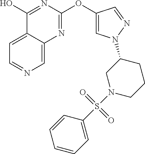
C1=C2C(=CN=C1)N=C(OC1=CN(C3CN(S(C4=CC=CC=C4)(=O)=O)CCC3)N=C1)N=C2O
